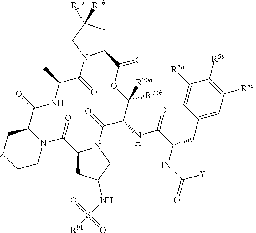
C12CC([R1b])([R1a])CN1C(=O)C(C)NC(=O)C1C[Z]CCN1C(=O)C1CC(NS(=O)(=O)[R91])CN1C(=O)C(NC(=O)C(CC1=CC([R5c])=C([R5b])C([R5a])=C1)NC([Y])=O)C([R70a])([R70b])OC2=O
